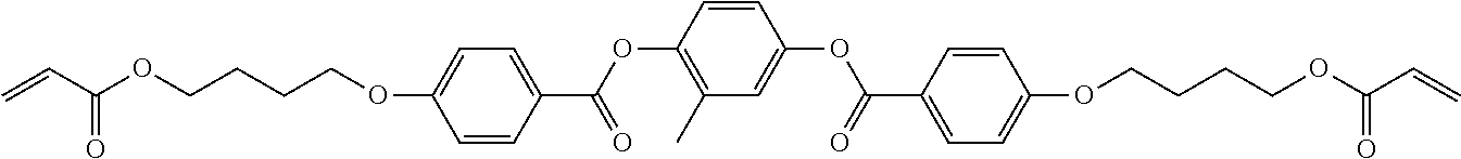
C=CC(OCCCCOC1=CC=C(C(OC2=C(C)C=C(OC(C3=CC=C(OCCCCOC(C=C)=O)C=C3)=O)C=C2)=O)C=C1)=O
